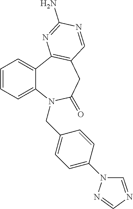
C1=CC=C2C(=C1)C1=C(CC(=O)N2CC2=CC=C(N3C=NC=N3)C=C2)C=NC(N)=N1
